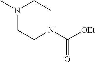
N1(C)CCN(C([OEt])=O)CC1
